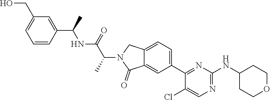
C1(C2=CC=C3C(=C2)C(=O)N(C(C(NC(C2=CC(CO)=CC=C2)C)=O)C)C3)=NC(NC2CCOCC2)=NC=C1Cl
